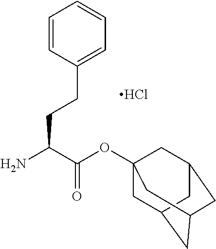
C1=CC(CCC(N)C(OC23CC4CC(CC(C2)C4)C3)=O)=CC=C1.Cl
